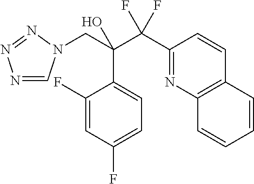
N1=CN(CC(C(C2=NC3=C(C=C2)C=CC=C3)(F)F)(O)C2=CC=C(F)C=C2F)N=N1
